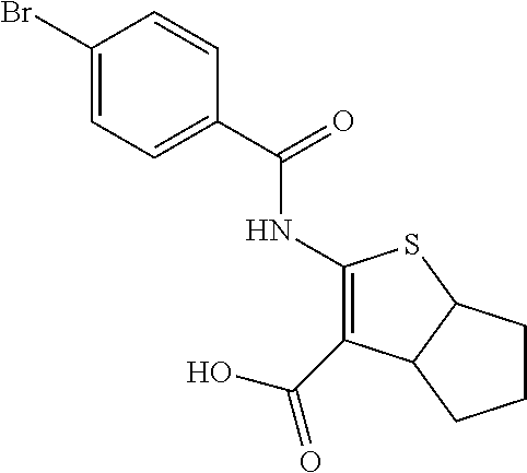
C1(Br)=CC=C(C(=O)NC2=C(C(O)=O)C3C(S2)CCC3)C=C1
